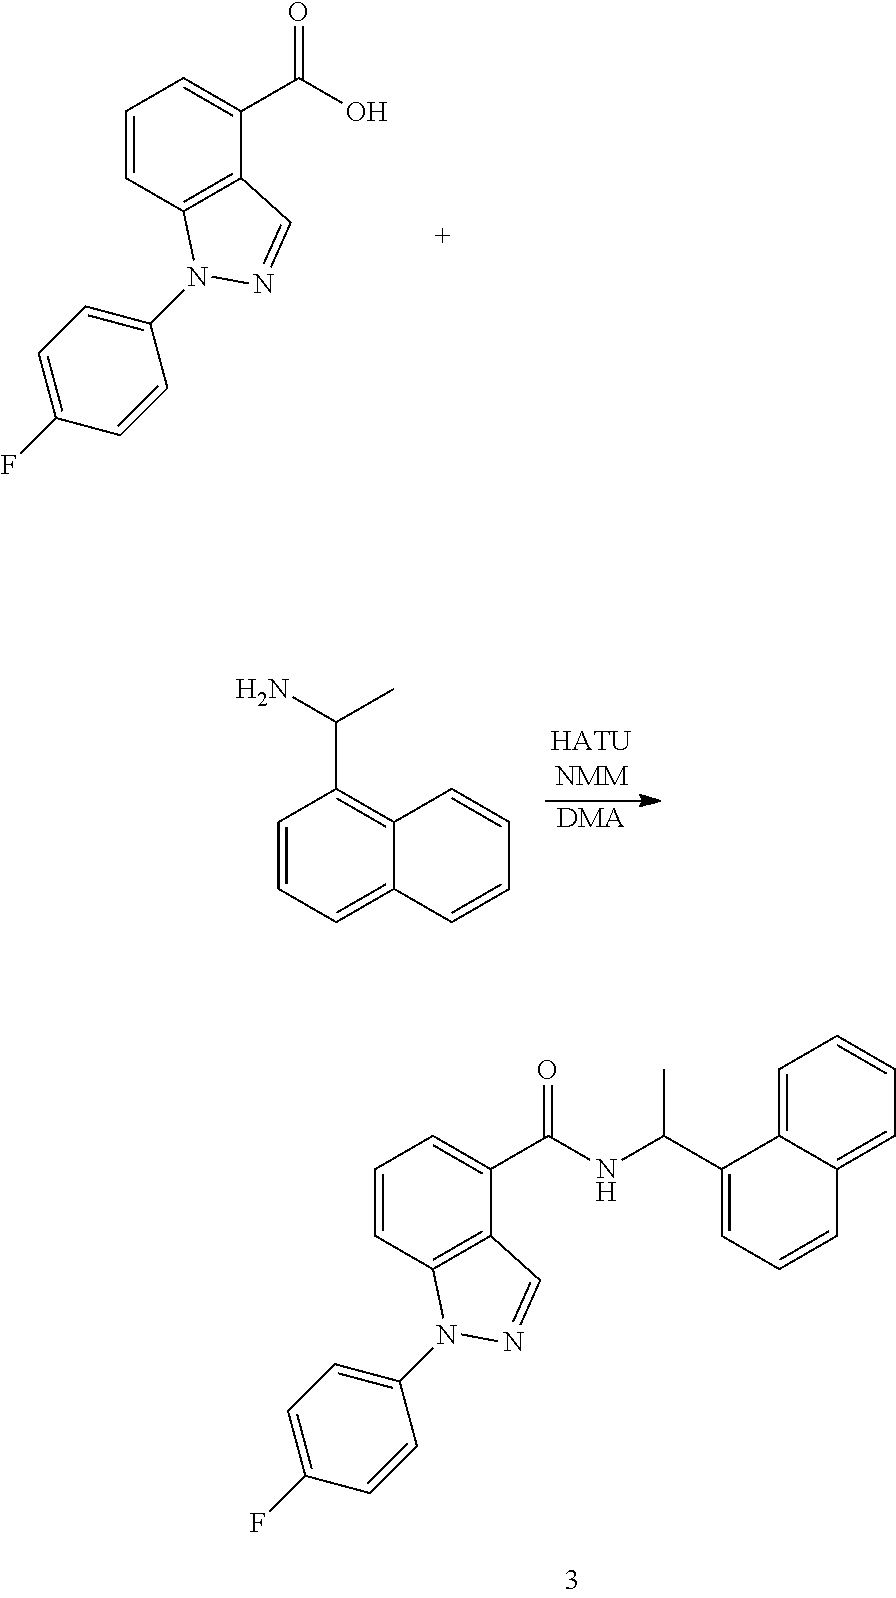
C1=CC2=C(C(C(O)=O)=C1)C=NN2C1=CC=C(F)C=C1.C1=CC=C2C(=C1C(N)C)C=CC=C2.[DMA].C1=CC2=C(C(C(NC(C)C3=CC=CC4=CC=CC=C34)=O)=C1)C=NN2C1=CC=C(F)C=C1
